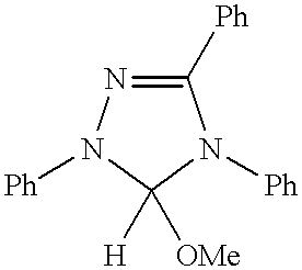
C1([Ph])=NN([Ph])C([H])([OMe])N1[Ph]
